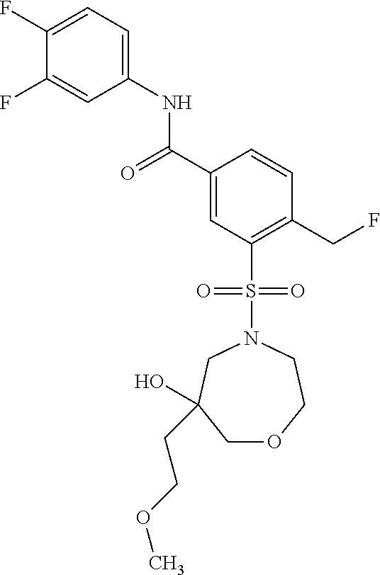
C1(F)=CC=C(NC(C2=CC(S(=O)(=O)N3CC(O)(CCOC)COCC3)=C(CF)C=C2)=O)C=C1F
